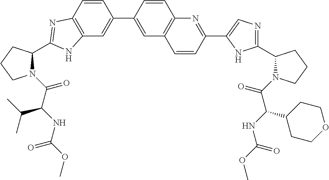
C12=C(C=C(C3=CC4=C(C=C3)N=C(C3=CN=C(C5N(C(=O)C(C6CCOCC6)NC(=O)OC)CCC5)N3)C=C4)C=C1)NC(C1N(C(=O)C(NC(=O)OC)C(C)C)CCC1)=N2
